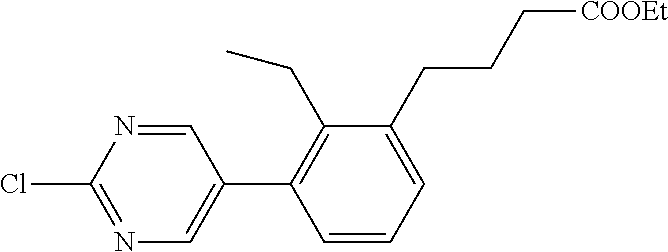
N1=C(Cl)N=CC(C2=C(CC)C(CCC[COOEt])=CC=C2)=C1
